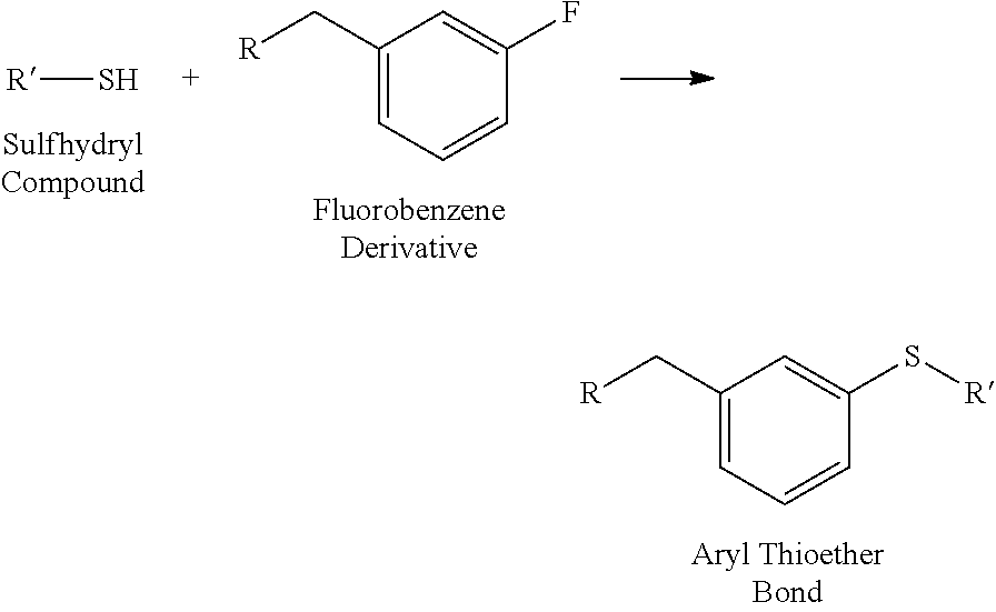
C1(C[R])=CC=CC(F)=C1.S[R].C1(C[R])=CC=CC(S[R])=C1
